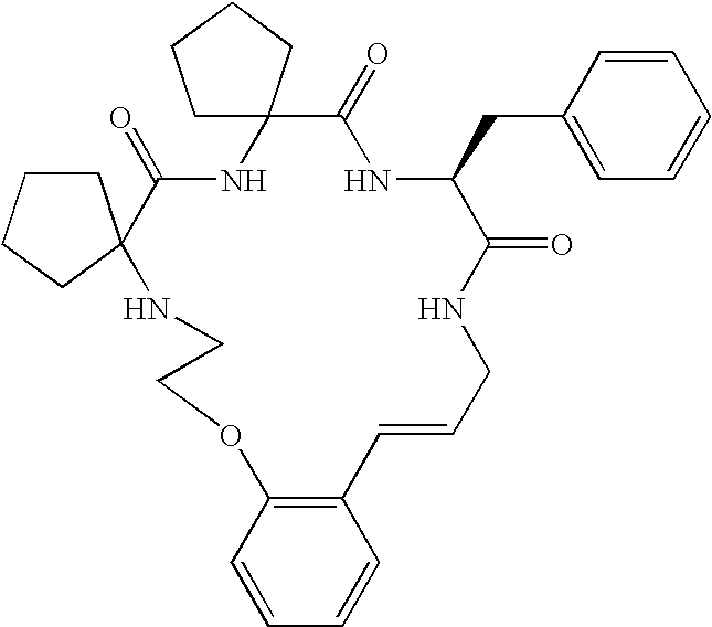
C1C2(CCC1)C(=O)NC(CC1=CC=CC=C1)C(=O)NCC=CC1=C(C=CC=C1)OCCNC1(C(=O)N2)CCCC1
